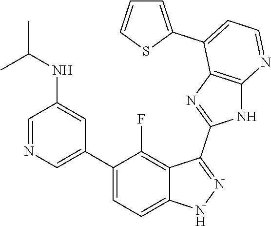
C1=NC=C(C2=CC=C3C(=C2F)C(C2=NC4=C(N2)N=CC=C4C2=CC=CS2)=NN3)C=C1NC(C)C
